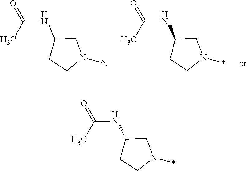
C1(NC(C)=O)CCN(*)C1.C1(NC(C)=O)CCN(*)C1.C1(NC(C)=O)CCN(*)C1
